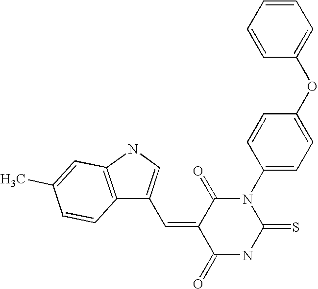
O=C1C(=CC2=CNC3=C2C=CC(C)=C3)C(=O)N(C2=CC=C(OC3=CC=CC=C3)C=C2)C(=S)N1
